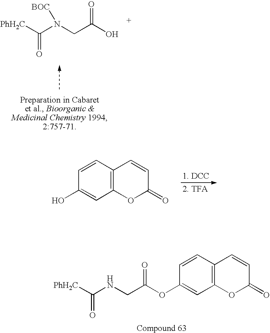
OC(CN(C([PhH2C])=O)[BOC])=O.C1=CC2=C(C=C1O)OC(=O)C=C2.C1=CC2=C(C=C1OC(CNC([PhH2C])=O)=O)OC(=O)C=C2
